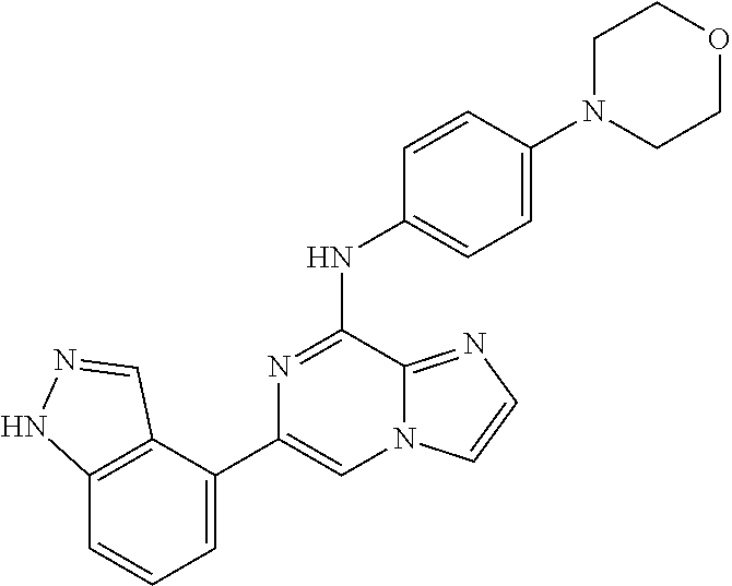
C1(C2=CC=CC3=C2C=NN3)=CN2C(=NC=C2)C(NC2=CC=C(N3CCOCC3)C=C2)=N1
